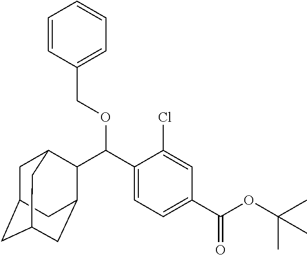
C(C1=CC=C(C(OC(C)(C)C)=O)C=C1Cl)(C1C2CC3CC(CC1C3)C2)OCC1=CC=CC=C1
